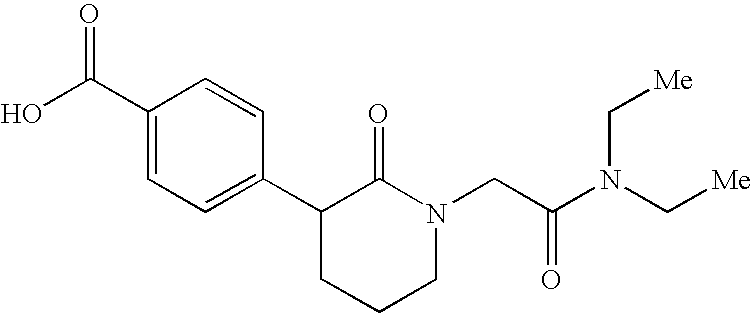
OC(C1=CC=C(C2CCCN(CC(N(C[Me])C[Me])=O)C2=O)C=C1)=O
